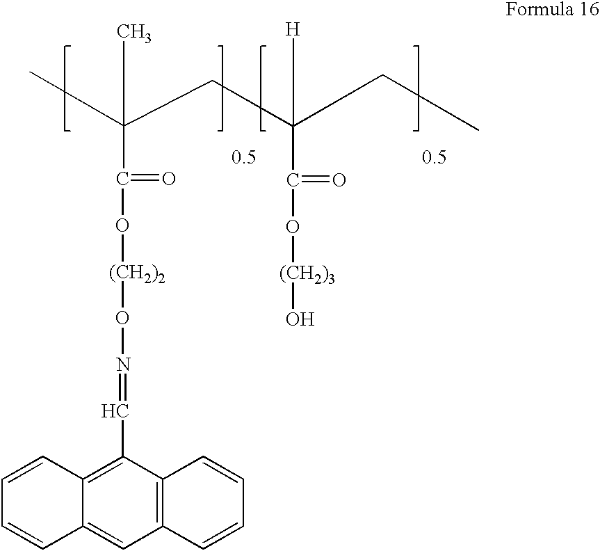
CC(C(=O)O[(CH2)2]ON=CC1=C2C(=CC3=C1C=CC=C3)C=CC=C2)(CC([H])(C(=O)O[(CH2)3]O)CC)C
